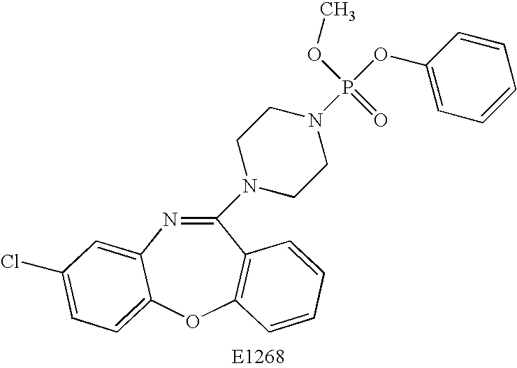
C1(N2CCN(P(OC3=CC=CC=C3)(OC)=O)CC2)=NC2=CC(Cl)=CC=C2OC2=C1C=CC=C2
